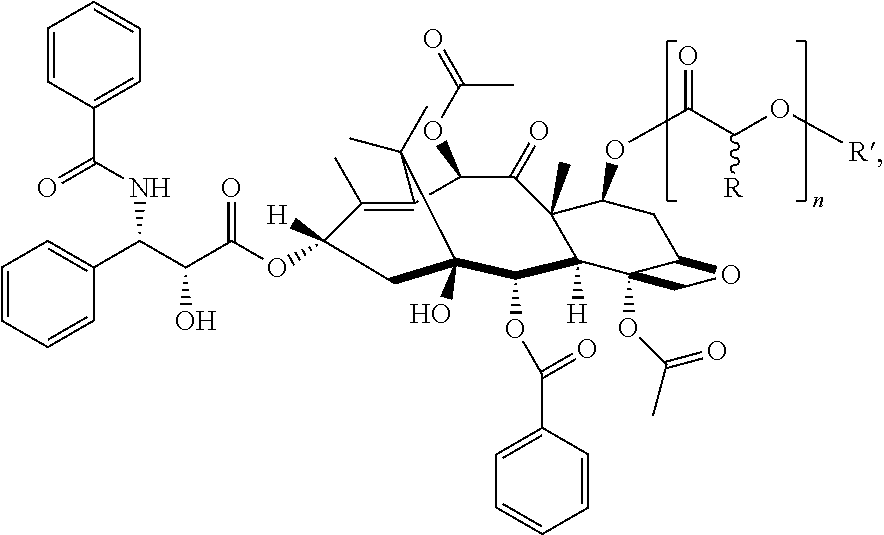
OC(C(C1=CC=CC=C1)NC(C1=CC=CC=C1)=O)C(=O)OC1([H])C(C)=C2C(OC(=O)C)C(=O)C3(C)C(OC(C(O[R])[R])=O)CC4C(OC(C)=O)(C3([H])C(OC(C3=CC=CC=C3)=O)C(O)(C1)C2(C)C)CO4
